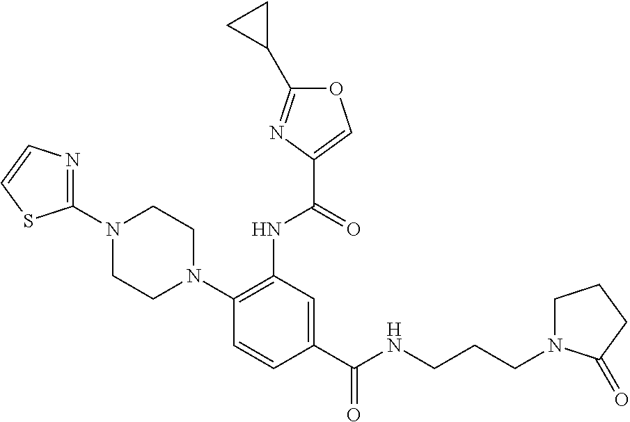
C1(C(NCCCN2CCCC2=O)=O)=CC(NC(=O)C2=COC(C3CC3)=N2)=C(N2CCN(C3=NC=CS3)CC2)C=C1
